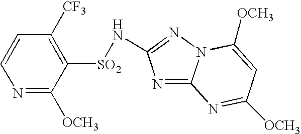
N1=C([OCH3])C([SO2]NC2=NN3C(=N2)N=C([OCH3])C=C3[OCH3])=C([CF3])C=C1
